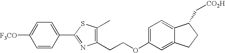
C1([F3CO])=CC=C(C2=NC(CCOC3=CC=C4C(=C3)CCC4C[CO2H])=C(C)S2)C=C1
